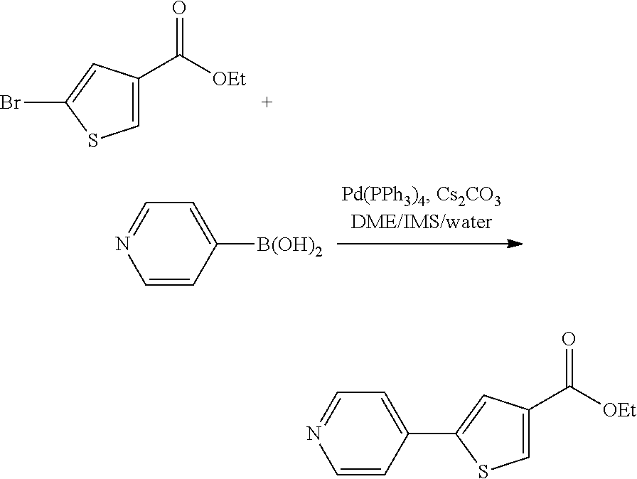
C1=C(C([OEt])=O)C=C(Br)S1.C1=CC([B(OH)2])=CC=N1.C1=C(C([OEt])=O)C=C(C2=CC=NC=C2)S1
